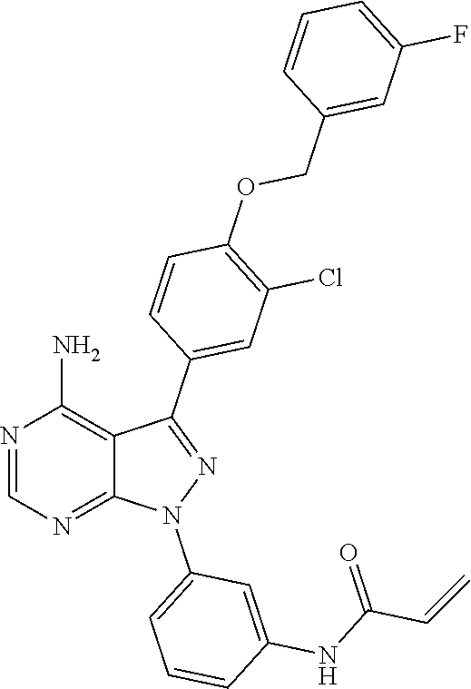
N1=CN=C2C(=C1N)C(C1=CC(Cl)=C(OCC3=CC(F)=CC=C3)C=C1)=NN2C1=CC=CC(NC(=O)C=C)=C1
